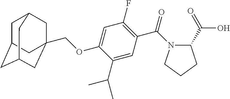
C1(C(C)C)=CC(C(N2C(C(=O)O)CCC2)=O)=C(F)C=C1OCC12CC3CC(CC(C1)C3)C2
